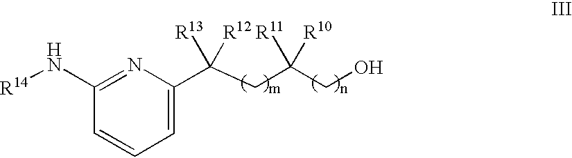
C1(C(CC(CO)([R11])[R10])([R13])[R12])=CC=CC(N[R14])=N1
